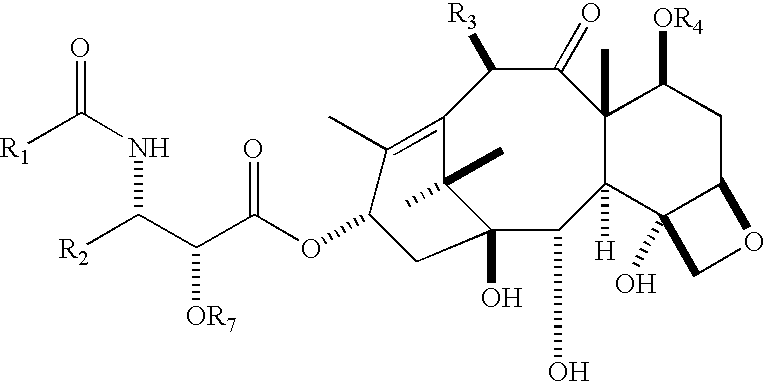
C12=C(C)C(OC(C(C([R2])NC(=O)[R1])[OR7])=O)CC(O)(C1(C)C)C(O)C1([H])C(C)(C(=O)C2[R3])C([OR4])CC2C1(O)CO2
